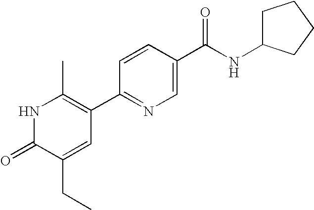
C1(CC)=CC(C2=NC=C(C(=O)NC3CCCC3)C=C2)=C(C)NC1=O
